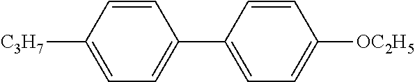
[C3H7]C1=CC=C(C2=CC=C([OC2H5])C=C2)C=C1
